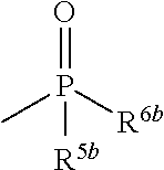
CP([R5b])([R6b])=O
